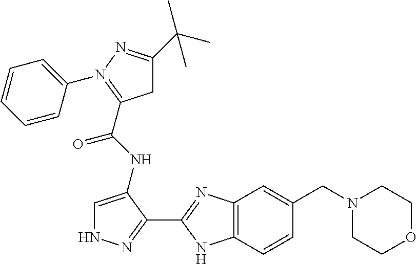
C12=C(C=CC(CN3CCOCC3)=C1)NC(C1=NNC=C1NC(=O)C1=N(C3=CC=CC=C3)N=C(C(C)(C)C)C1)=N2
